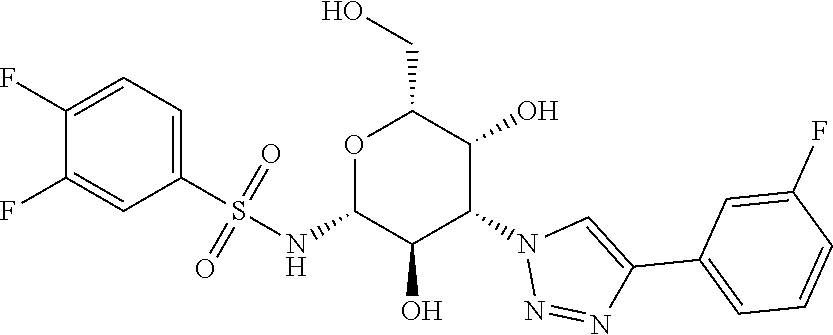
O1C(NS(=O)(C2=CC=C(F)C(F)=C2)=O)C(O)C(N2N=NC(C3=CC=CC(F)=C3)=C2)C(O)C1CO
